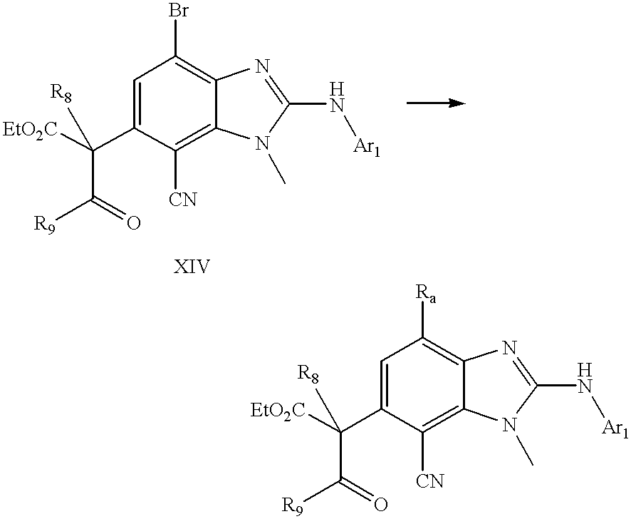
[EtO2C]C(C1=CC([Ra])=C2C(=C1[CN])N(C)C(N[Ar1])=N2)([R8])C([R9])=O.[EtO2C]C(C1=CC(Br)=C2C(=C1[CN])N(C)C(N[Ar1])=N2)([R8])C([R9])=O
